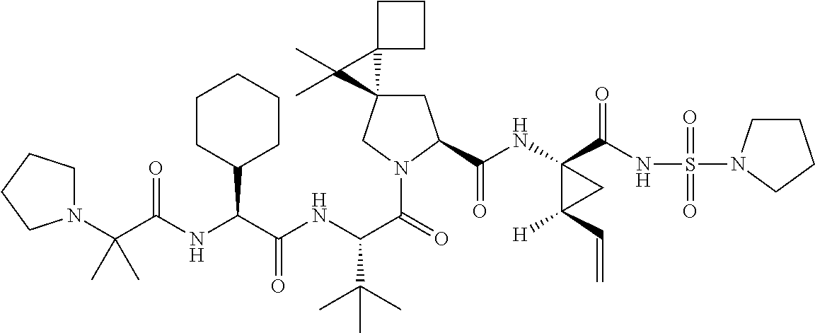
C1C2(CN(C(=O)C(NC(C(NC(C(C)(C)N3CCCC3)=O)C3CCCCC3)=O)C(C)(C)C)C1C(NC1(C(NS(=O)(=O)N3CCCC3)=O)C([H])(C=C)C1)=O)C1(C2(C)C)CCC1
